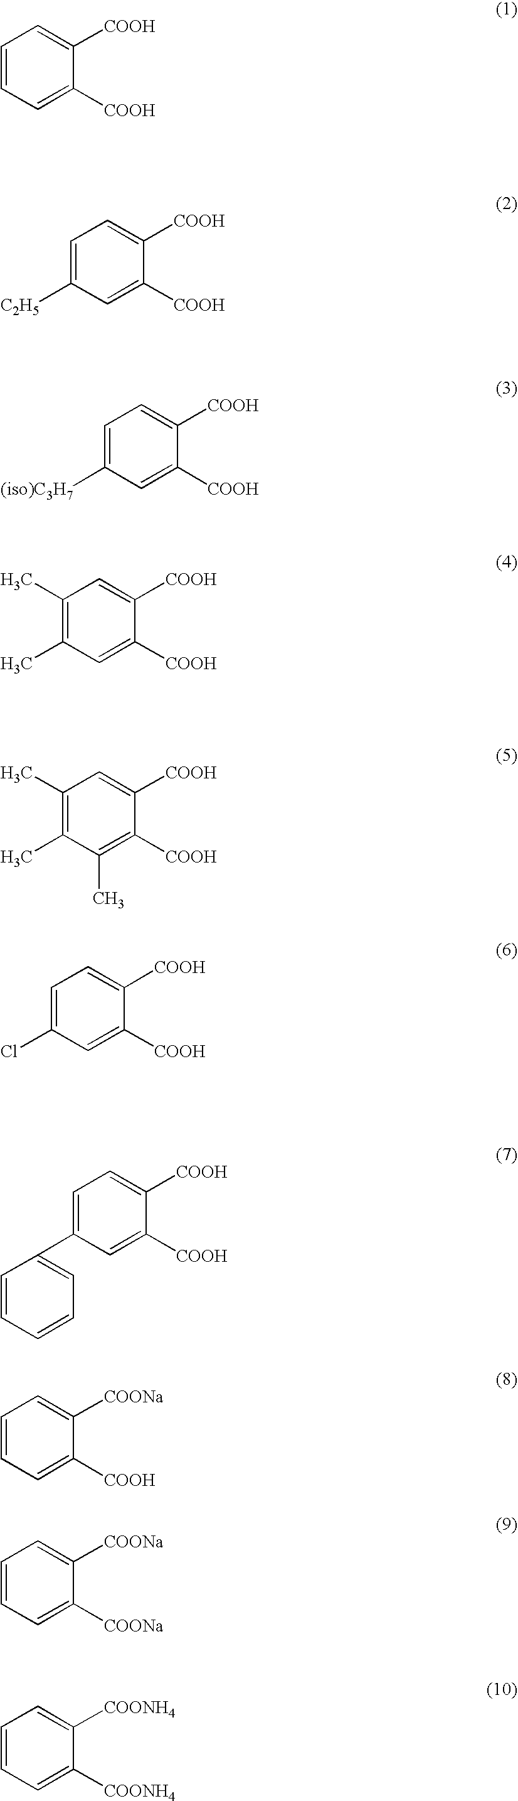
C1=CC=C([COOH])C([COOH])=C1.C1=C([C2H5])C=C([COOH])C([COOH])=C1.C1=C([(iso)C3H7])C=C([COOH])C([COOH])=C1.C1(C)=C(C)C=C([COOH])C([COOH])=C1.C1(C)=C(C)C(C)=C([COOH])C([COOH])=C1.C1=C(Cl)C=C([COOH])C([COOH])=C1.C1=C(C2=CC=CC=C2)C=C([COOH])C([COOH])=C1.C1=CC=C([COOH])C([COONa])=C1.C1=CC=C([COONa])C([COONa])=C1.C1=CC=C([COONH4])C([COONH4])=C1
